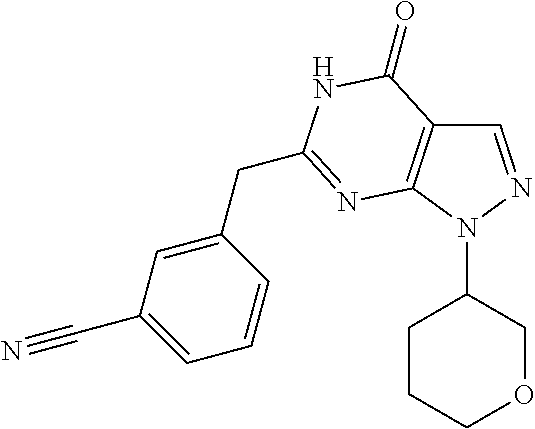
C1=NN(C2CCCOC2)C2=C1C(=O)NC(CC1=CC(C#N)=CC=C1)=N2
